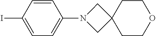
C1=C(I)C=CC(N2CC3(C2)CCOCC3)=C1
